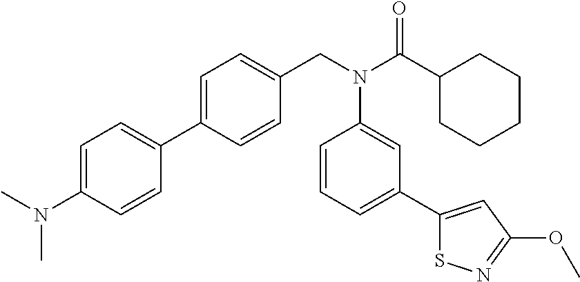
C1=C(C2=CC=C(N(C)C)C=C2)C=CC(CN(C(C2CCCCC2)=O)C2=CC(C3=CC(OC)=NS3)=CC=C2)=C1
